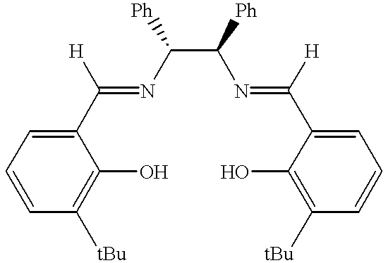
C1=CC([tBu])=C(O)C(C(=NC(C(N=C(C2=CC=CC([tBu])=C2O)[H])[Ph])[Ph])[H])=C1
